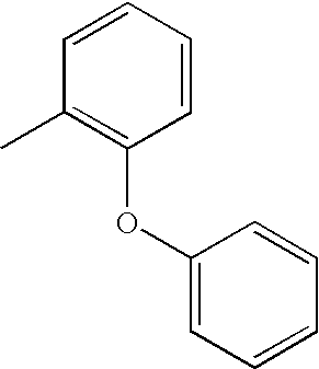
C1(C)=C(OC2=CC=CC=C2)C=CC=C1
